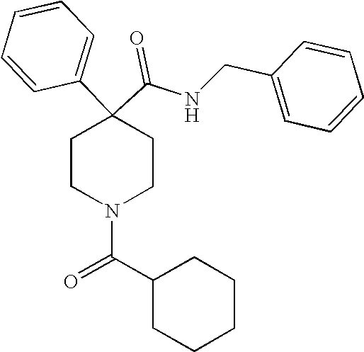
N(C(C1(C2=CC=CC=C2)CCN(C(C2CCCCC2)=O)CC1)=O)CC1=CC=CC=C1
